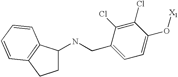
C(C1=CC=C(O[X1])C(Cl)=C1Cl)NC1CCC2=C1C=CC=C2
